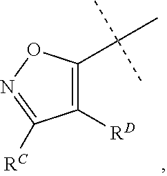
C1([RD])=C(C(C)(C)C)ON=C1[RC]
